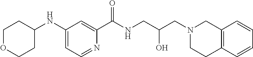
N1=CC=C(NC2CCOCC2)C=C1C(NCC(CN1CCC2=C(C1)C=CC=C2)O)=O
